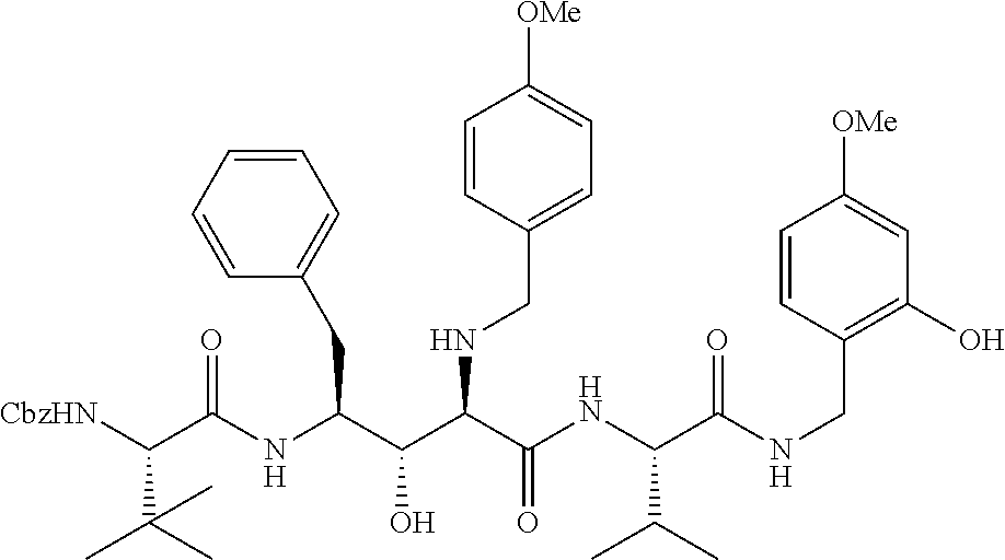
[CbzHN]C(C(NC(C(C(C(NC(C(NCC1=C(O)C=C([OMe])C=C1)=O)C(C)C)=O)NCC1=CC=C([OMe])C=C1)O)CC1=CC=CC=C1)=O)C(C)(C)C
